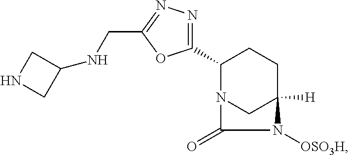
C1(C2=NN=C(CNC3CNC3)O2)N2CC([H])(CC1)N([OSO3H])C2=O
